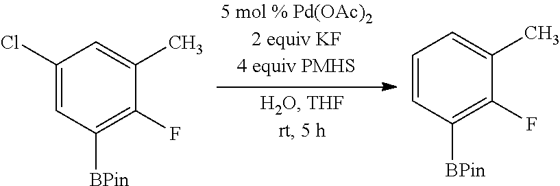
C1(Cl)=CC([BPin])=C(F)C(C)=C1.C1=CC([BPin])=C(F)C(C)=C1
